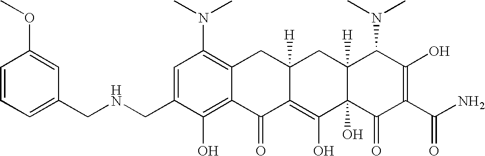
C1(CNCC2=CC=CC(OC)=C2)=CC(N(C)C)=C2C(=C1O)C(=O)C1=C(O)C3(O)C([H])(CC1([H])C2)C(N(C)C)C(O)=C(C(N)=O)C3=O
